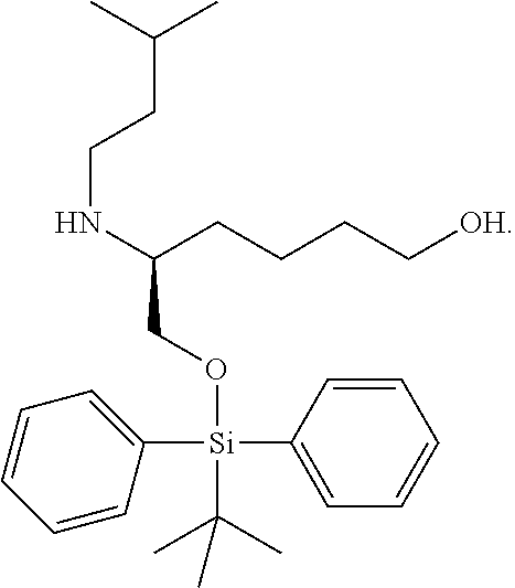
N(C(CCCC[OH])CO[Si](C1=CC=CC=C1)(C(C)(C)C)C1=CC=CC=C1)CCC(C)C
